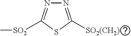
N1=C([SO2(CH2)])SC([SO2]C)=N1
